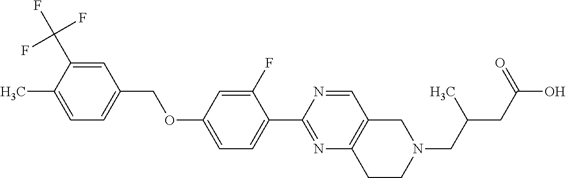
C1=C(C)C(C(F)(F)F)=CC(COC2=CC=C(C3=NC4=C(C=N3)CN(CC(CC(O)=O)C)CC4)C(F)=C2)=C1
